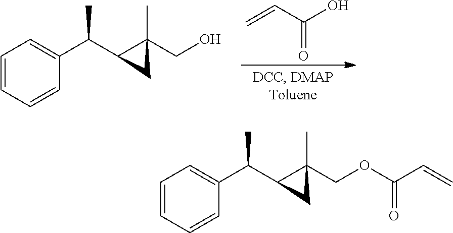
C1=CC=CC(C(C2C(CO)(C)C2)C)=C1.C=CC(O)=O.C1=CC=CC(C(C2C(COC(C=C)=O)(C)C2)C)=C1
